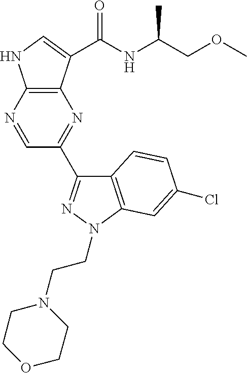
N1=CC(C2=NN(CCN3CCOCC3)C3=C2C=CC(Cl)=C3)=NC2=C1NC=C2C(NC(COC)C)=O
